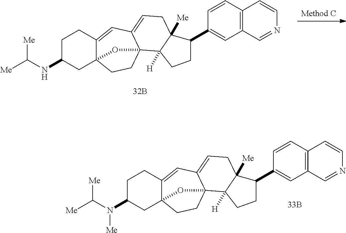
C1CC2=CC3=CCC4([Me])C([H])(C35CCC2(CC1NC([Me])[Me])O5)CCC4C1=CC2=C(C=C1)C=CN=C2.C1CC2=CC3=CCC4([Me])C([H])(C35CCC2(CC1N(C([Me])[Me])[Me])O5)CCC4C1=CC2=C(C=C1)C=CN=C2
